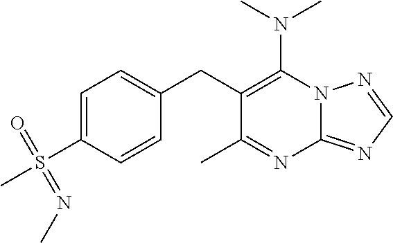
N12C(=NC=N1)N=C(C)C(CC1=CC=C(S(C)(=O)=NC)C=C1)=C2N(C)C
